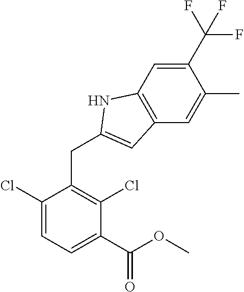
C1(C(OC)=O)=CC=C(Cl)C(CC2=CC3=C(C=C(C(F)(F)F)C(C)=C3)N2)=C1Cl
